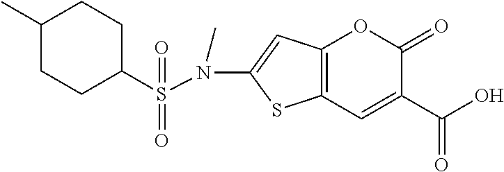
C12=C(C=C(C(O)=O)C(=O)O1)SC(N(S(C1CCC(C)CC1)(=O)=O)C)=C2
